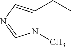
N1(C)C(CC)=CN=C1
